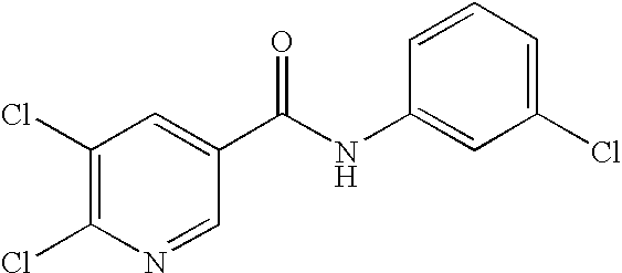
C1(Cl)=C(Cl)N=CC(C(NC2=CC(Cl)=CC=C2)=O)=C1
